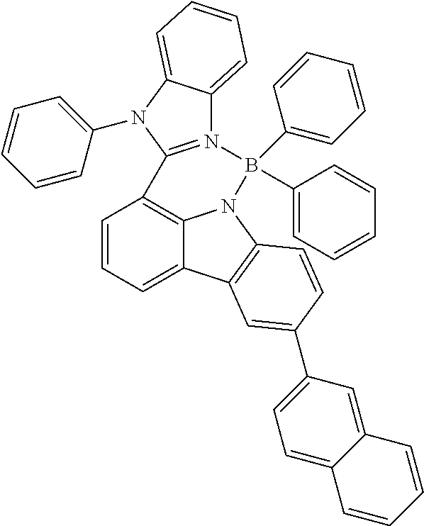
C1=CC=C2C3=C1C1=N(C4=CC=CC=C4N1C1=CC=CC=C1)B(C1=CC=CC=C1)(C1=CC=CC=C1)N3C1=C2C=C(C2=CC=C3C(=C2)C=CC=C3)C=C1
